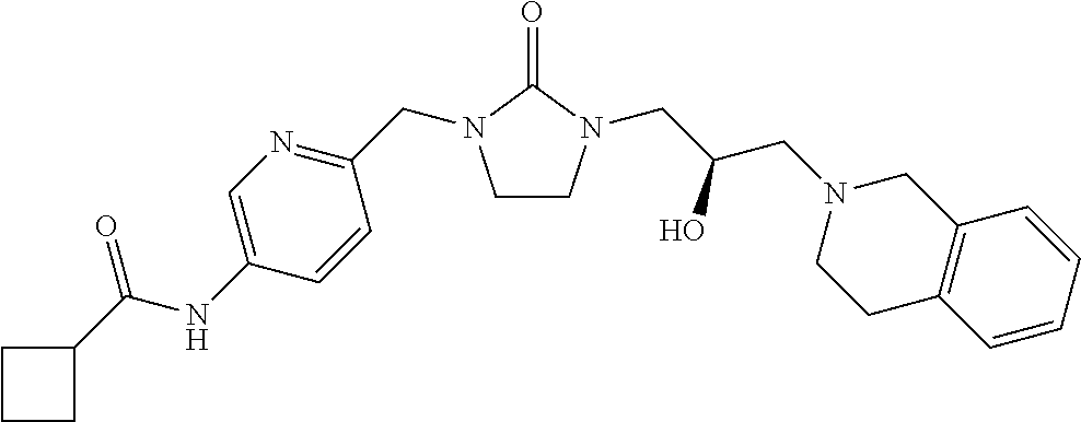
C1CN(CC(CN2CCC3=C(C2)C=CC=C3)O)C(=O)N1CC1=NC=C(NC(C2CCC2)=O)C=C1
